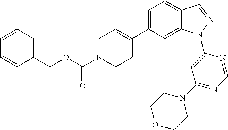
C1=C(C2=CCN(C(OCC3=CC=CC=C3)=O)CC2)C=C2C(=C1)C=NN2C1=CC(N2CCOCC2)=NC=N1
